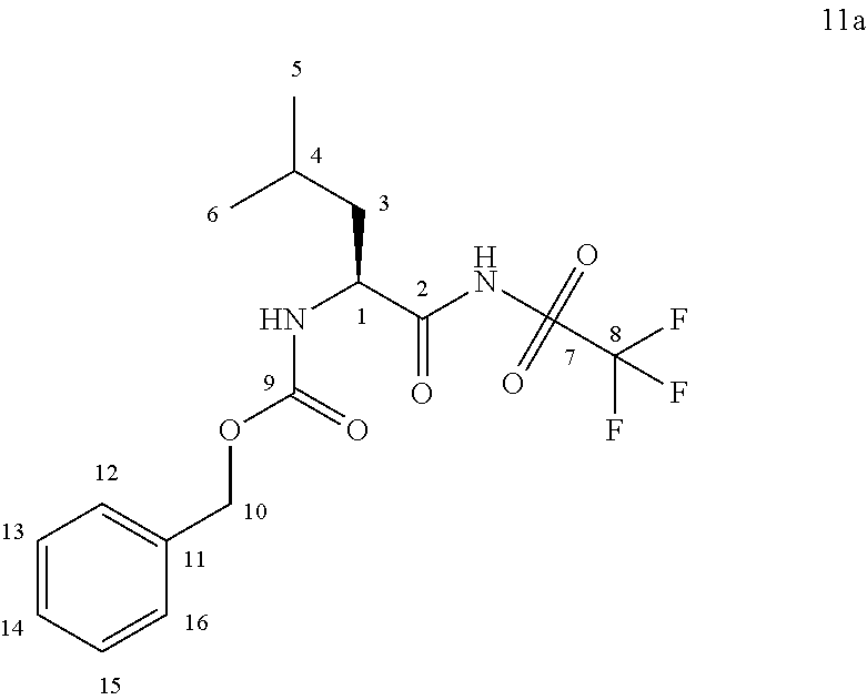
C1=CC=CC(COC(=O)NC(C(=O)NC(C(F)(F)F)(=O)=O)CC(C)C)=C1
